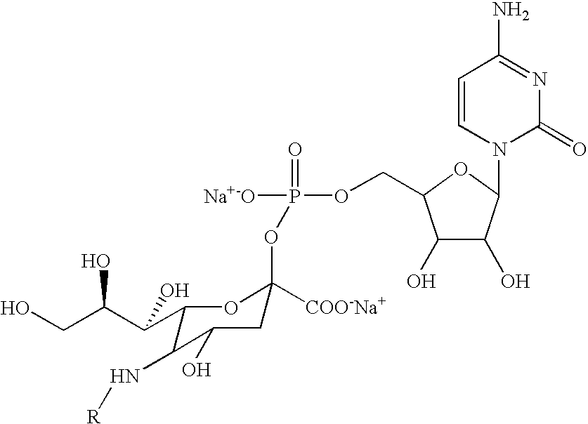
C1(C(C(CO)O)O)C(N[R])C(O)CC(OP(=O)(OCC2C(O)C(O)C(N3C(=O)N=C(N)C=C3)O2)[Na+-O])([COO-Na+])O1
